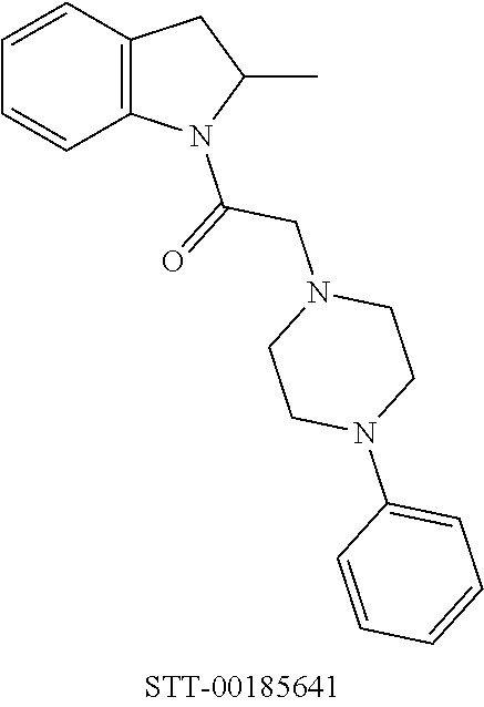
C1=CC2=C(C=C1)N(C(=O)CN1CCN(C3=CC=CC=C3)CC1)C(C)C2
